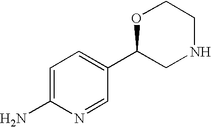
C1=C(N)N=CC(C2CNCCO2)=C1
